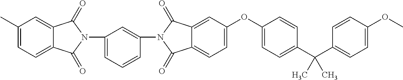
C1(C)=CC=C2C(=C1)C(=O)N(C1=CC=CC(N3C(=O)C4=CC(OC5=CC=C(C(C6=CC=C(OC)C=C6)(C)C)C=C5)=CC=C4C3=O)=C1)C2=O
